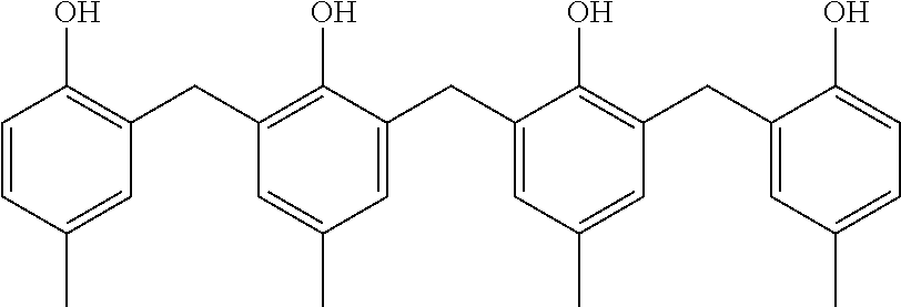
C1(CC2=C(O)C=CC(C)=C2)=C(O)C(CC2=CC(C)=CC(CC3=CC(C)=CC=C3O)=C2O)=CC(C)=C1
